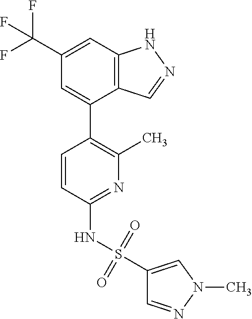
C12=C(C=C(C(F)(F)F)C=C1C1=C(C)N=C(NS(C3=CN(C)N=C3)(=O)=O)C=C1)NN=C2
